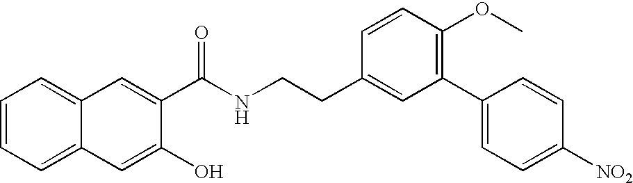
C1=CC=C2C(=C1)C=C(C(NCCC1=CC(C3=CC=C([NO2])C=C3)=C(OC)C=C1)=O)C(O)=C2
